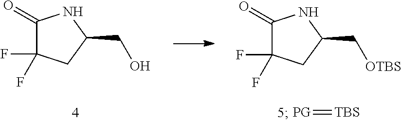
[PG]=[TBS].C1(=O)C(F)(F)CC(CO)N1.C1(=O)C(F)(F)CC(C[OTBS])N1
